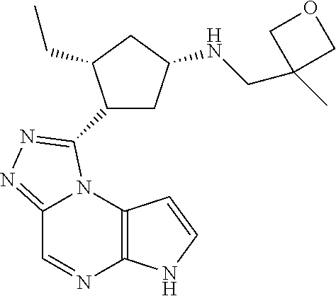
C12=C(N3C(=NN=C3C3CC(NCC4(C)COC4)CC3CC)C=N1)C=CN2
